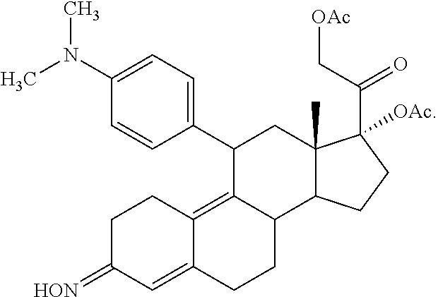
C1=C(N(C)C)C=CC(C2C3=C4C(=CC(=[HON])CC4)CCC3C3C(C)(C2)C(C(C[OAc])=O)([OAc])CC3)=C1
